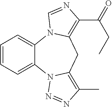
C1=CC=C2C(=C1)N1C(=C(C(=O)CC)N=C1)CC1=C(C)N=NN21
